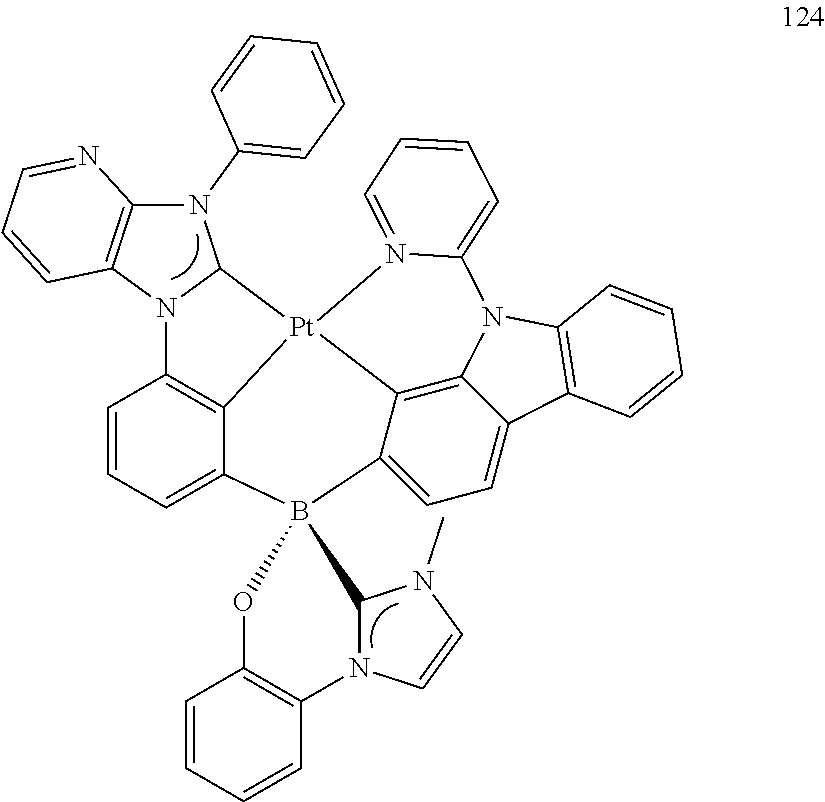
N1(C2=CC=CC=C2)C2=C(N3C1[Pt]14C5=C3C=CC=C5B3(C5=CC=C6C(=C15)N(C1=C6C=CC=C1)C1=CC=CC=N41)OC1=C(C=CC=C1)N1C3N(C)C=C1)C=CC=N2
